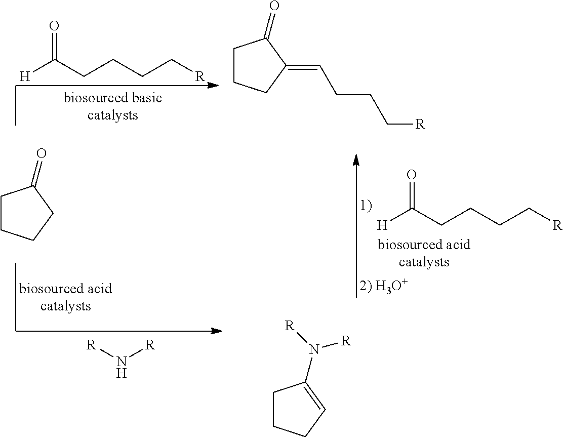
[H]C(CCCC[R])=O.C1CCC(=CCCC[R])C1=O.[H]C(CCCC[R])=O.C1CCCC1=O.C1CCC=C1N([R])[R].N([R])[R]
